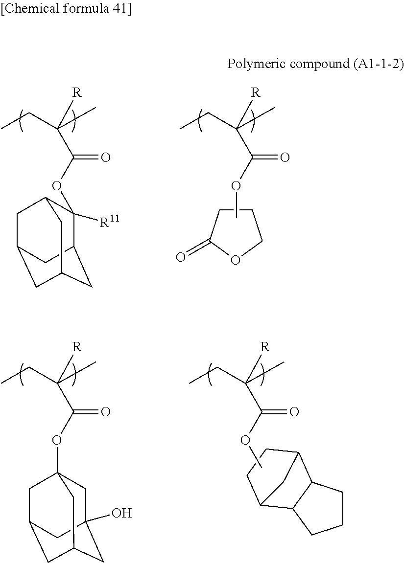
CCC(C)([R])C(OC1([R11])C2CC3CC(CC1C3)C2)=O.CCC(C)([R])C(OC)=O.C1CC(=O)OC1.CCC(C)([R])C(OC12CC3(O)CC(CC(C1)C3)C2)=O.CCC(C)([R])C(OC)=O.C1CC2C3C(CCC3)C1C2
